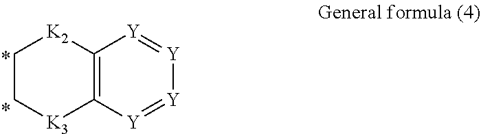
C12=C([Y]=[Y][Y]=[Y]1)[K3]CC[K2]2
